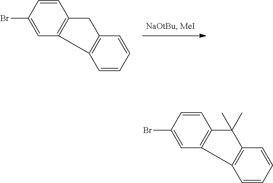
C1=CC(Br)=CC2=C1CC1=C2C=CC=C1.C1=CC(Br)=CC2=C1C(C)(C)C1=C2C=CC=C1
